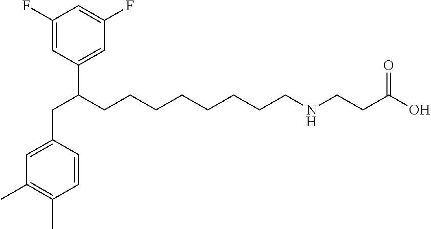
C1=CC(CC(C2=CC(F)=CC(F)=C2)CCCCCCCCNCCC(O)=O)=CC(C)=C1C
